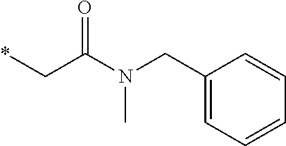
C1(CN(C(C*)=O)C)=CC=CC=C1
